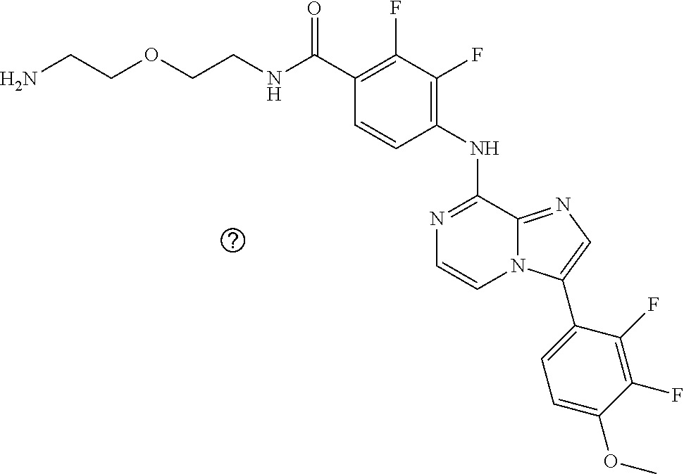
C(C1=C(F)C(F)=C(NC2=NC=CN3C2=NC=C3C2=CC=C(OC)C(F)=C2F)C=C1)(=O)NCCOCCN
